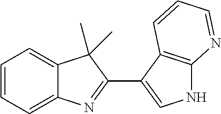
C1=CC=C2C(=C1)C(C)(C)C(C1=CNC3=C1C=CC=N3)=N2
